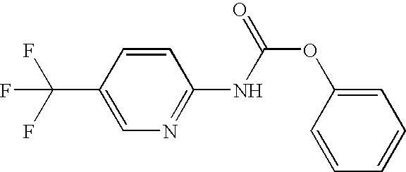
C1(C(F)(F)F)=CN=C(NC(=O)OC2=CC=CC=C2)C=C1
